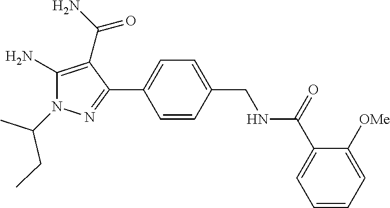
C1=CC(C2=NN(C(C)CC)C(N)=C2C(=O)N)=CC=C1CNC(C1=CC=CC=C1[OMe])=O
